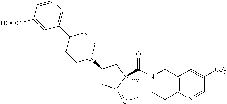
C12=C(N=CC([CF3])=C1)CCN(C(=O)C13C(CC(N4CCC(C5=CC=CC([HOOC])=C5)CC4)C1)OCC3)C2
